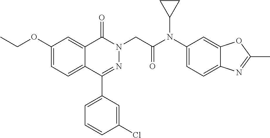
C1(C2=CC=CC(Cl)=C2)=NN(CC(N(C2=CC=C3C(=C2)OC(C)=N3)C2CC2)=O)C(=O)C2=CC(OCC)=CC=C12
